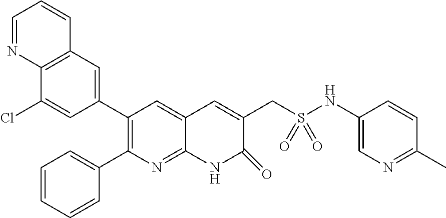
C12=C(C=C(C3=C(C4=CC=CC=C4)N=C4C(=C3)C=C(CS(NC3=CN=C(C)C=C3)(=O)=O)C(=O)N4)C=C1Cl)C=CC=N2
